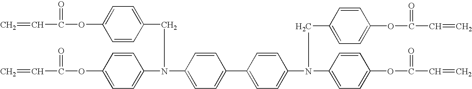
C=CC(=O)OC1=CC=C(CN(C2=CC=C(OC(=O)C=C)C=C2)C2=CC=C(C3=CC=C(N(C4=CC=C(OC(=O)C=C)C=C4)CC4=CC=C(OC(=O)C=C)C=C4)C=C3)C=C2)C=C1
